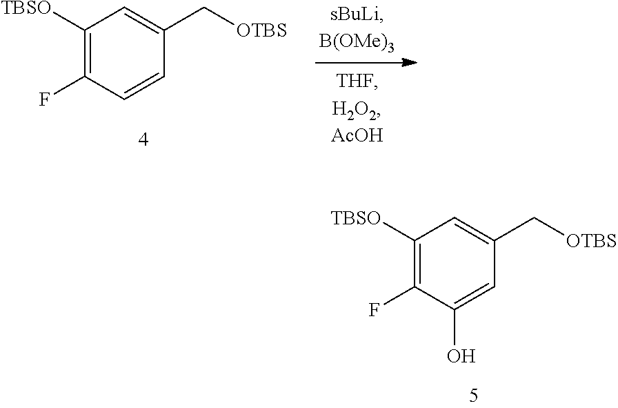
C1([TBSO])=C(F)C(O)=CC(C[OTBS])=C1.C1([TBSO])=C(F)C=CC(C[OTBS])=C1
